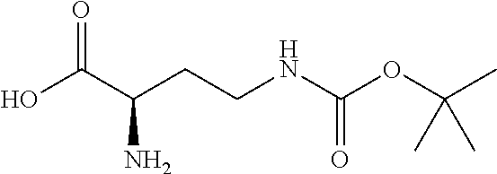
OC(C(CCNC(OC(C)(C)C)=O)N)=O
